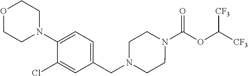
N1(C(OC([CF3])[CF3])=O)CCN(CC2=CC=C(N3CCOCC3)C(Cl)=C2)CC1
